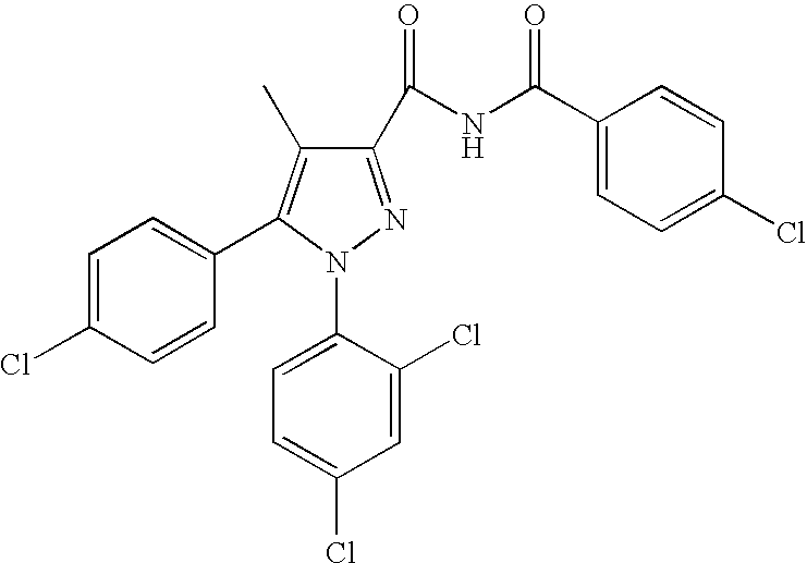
C1=C(Cl)C(N2N=C(C(NC(C3=CC=C(Cl)C=C3)=O)=O)C(C)=C2C2=CC=C(Cl)C=C2)=CC=C1Cl
